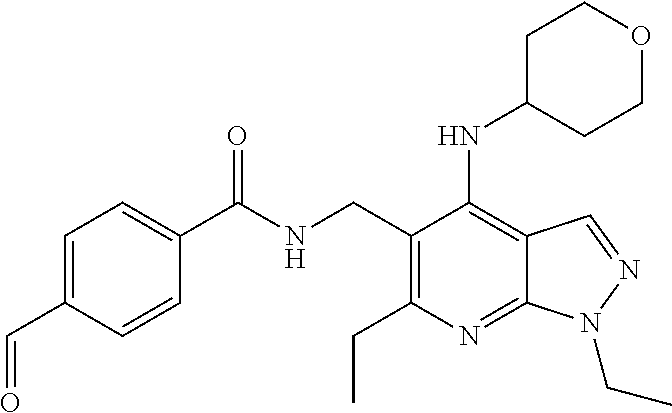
C(NCC1=C(CC)N=C2C(=C1NC1CCOCC1)C=NN2CC)(C1=CC=C(C=O)C=C1)=O
